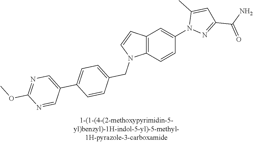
C12=C(C=CC(N3N=C(C(=O)N)C=C3C)=C1)N(CC1=CC=C(C3=CN=C(OC)N=C3)C=C1)C=C2
